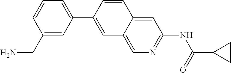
C1(C2=CC3=CN=C(NC(=O)C4CC4)C=C3C=C2)=CC=CC(CN)=C1
